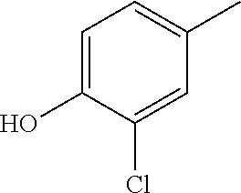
C1=C(O)C(Cl)=CC(C)=C1
